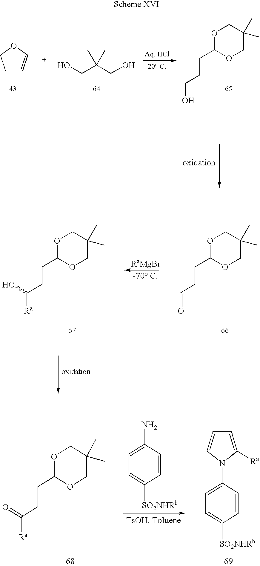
C1C=COC1.OCC(CO)(C)C.O1C(CCCO)OCC(C)(C)C1.O1C(CCC=O)OCC(C)(C)C1.[RaMgBr].[-70 C].O1C(CCC([Ra])O)OCC(C)(C)C1.O1C(CCC([Ra])=O)OCC(C)(C)C1.C1(N)=CC=C([SO2NHRb])C=C1.C1(N2C([Ra])=CC=C2)=CC=C([SO2NHRb])C=C1
